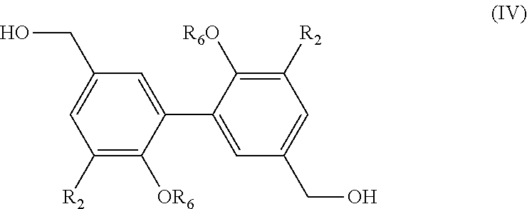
C1([R2])=C([OR6])C(C2=CC(CO)=CC([R2])=C2[R6O])=CC(CO)=C1
